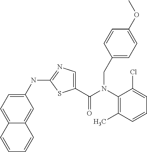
C1(NC2=NC=C(C(N(C3=C(C)C=CC=C3Cl)CC3=CC=C(OC)C=C3)=O)S2)=CC=C2C(=C1)C=CC=C2
